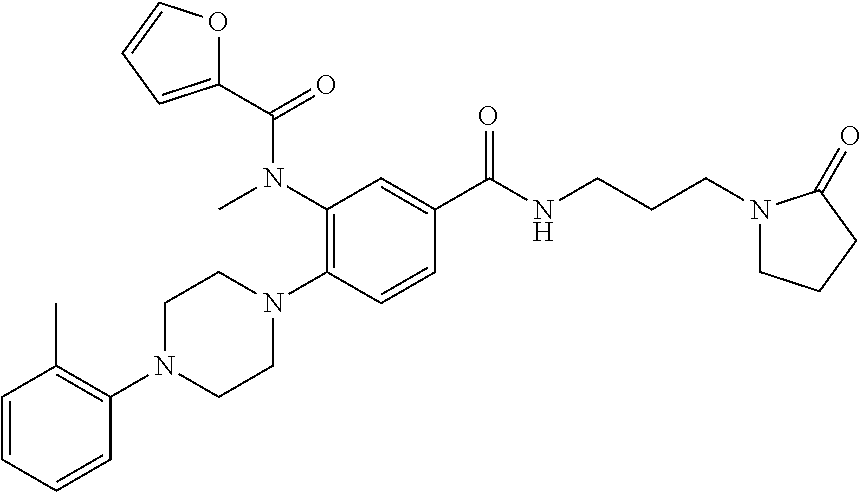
C1=CC=CC(N2CCN(C3=C(N(C)C(=O)C4=CC=CO4)C=C(C(NCCCN4CCCC4=O)=O)C=C3)CC2)=C1C
